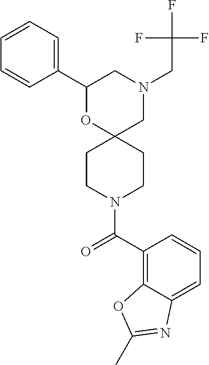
N1(CC(F)(F)F)CC2(OC(C3=CC=CC=C3)C1)CCN(C(C1=C3C(=CC=C1)N=C(C)O3)=O)CC2
